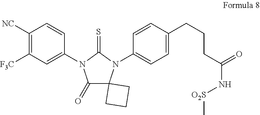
C1([NC])=C([F3C])C=C(N2C(=O)C3(N(C4=CC=C(CCCC(=O)N[O2S]C)C=C4)C2=S)CCC3)C=C1
